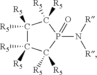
C1([R5])([R5])C([R5])([R5])C([R5])([R5])P(N([R])[R])(=O)C1([R5])[R5]
